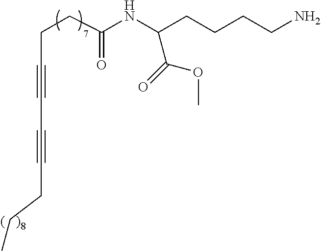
C(C#CC#CCCC)CC(NC(C(=O)OC)CCCCN)=O
